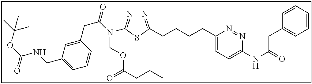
N1=C(CCCCC2=CC=C(NC(=O)CC3=CC=CC=C3)N=N2)SC(N(C(=O)CC2=CC(CNC(OC(C)(C)C)=O)=CC=C2)COC(CCC)=O)=N1
